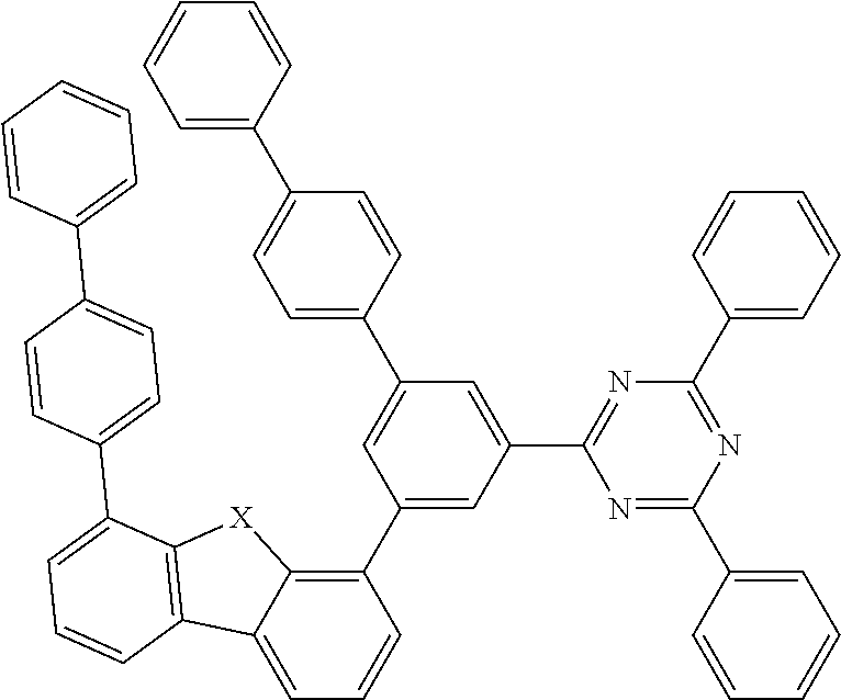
C1(C2=C3C(=CC=C2)C2=C([X]3)C(C3=CC=C(C4=CC=CC=C4)C=C3)=CC=C2)=CC(C2=NC(C3=CC=CC=C3)=NC(C3=CC=CC=C3)=N2)=CC(C2=CC=C(C3=CC=CC=C3)C=C2)=C1
